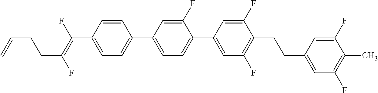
C1=CC(C(=C(F)CCC=C)F)=CC=C1C1=CC=C(C2=CC(F)=C(CCC3=CC(F)=C(C)C(F)=C3)C(F)=C2)C(F)=C1
